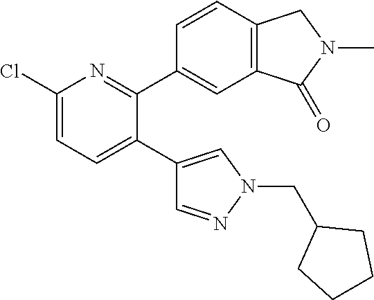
C1(Cl)=CC=C(C2=CN(CC3CCCC3)N=C2)C(C2=CC3=C(C=C2)CN(C)C3=O)=N1
